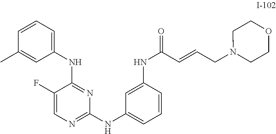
C1(F)=CN=C(NC2=CC=CC(NC(C=CCN3CCOCC3)=O)=C2)N=C1NC1=CC=CC(C)=C1
